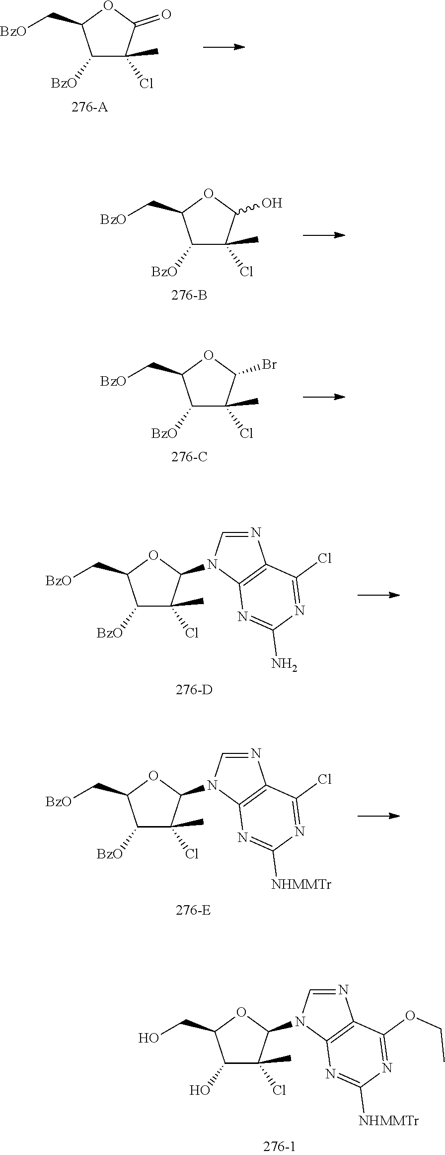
C1(O)C(Cl)(C)C(N2C3=C(N=C2)C(OCC)=NC([NHMMTr])=N3)OC1CO.C1([BzO])C(Cl)(C)C(=O)OC1C[BzO].C1([BzO])C(Cl)(C)C(O)OC1C[BzO].C1([BzO])C(Cl)(C)C(Br)OC1C[BzO].C1([BzO])C(Cl)(C)C(N2C3=C(N=C2)C(Cl)=NC(N)=N3)OC1C[BzO].C1([BzO])C(Cl)(C)C(N2C3=C(N=C2)C(Cl)=NC([NHMMTr])=N3)OC1C[BzO]
